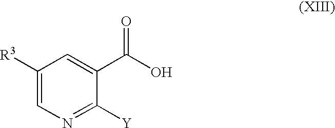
C1([R3])=CN=C([Y])C(C(O)=O)=C1
